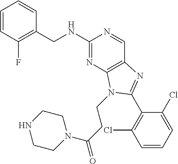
C1=CC(F)=C(CNC2=NC3=C(C=N2)N=C(C2=C(Cl)C=CC=C2Cl)N3CCC(=O)N2CCNCC2)C=C1
